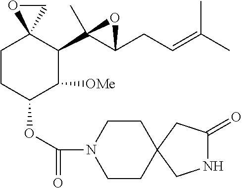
C1CC(OC(=O)N2CCC3(CC2)CNC(=O)C3)C([OMe])C(C2(C)C(CC=C(C)C)O2)C12OC2
